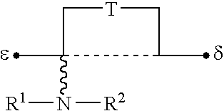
C1[T]CC(C)C1(N([R1])[R2])C
